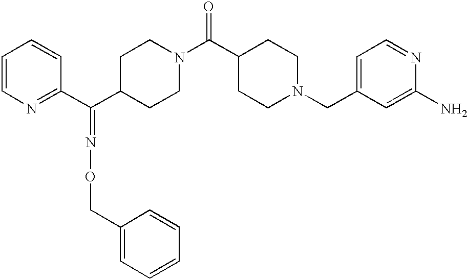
C1=CN=C(C(C2CCN(C(C3CCN(CC4=CC=NC(N)=C4)CC3)=O)CC2)=NOCC2=CC=CC=C2)C=C1
